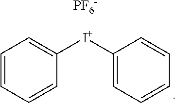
C1=CC=CC([I+]C2=CC=CC=C2)=C1.[PF6-]
